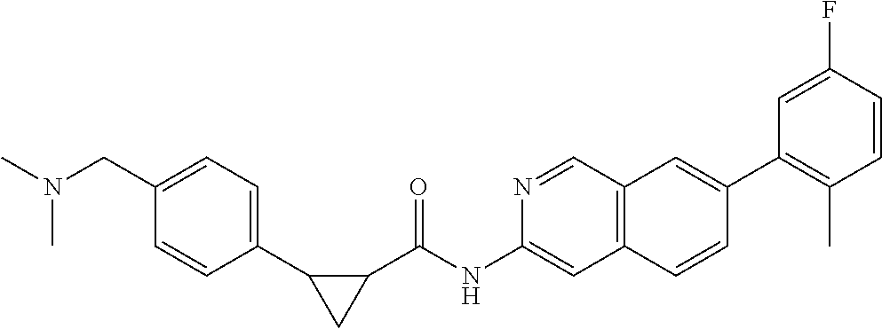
N1=CC2=C(C=C1NC(C1CC1C1=CC=C(CN(C)C)C=C1)=O)C=CC(C1=C(C)C=CC(F)=C1)=C2
